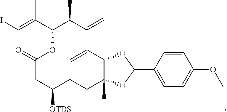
IC=C(C)C(C(C=C)C)OC(CC(CCC1(C)C(C=C)OC(C2=CC=C(OC)C=C2)O1)[OTBS])=O
